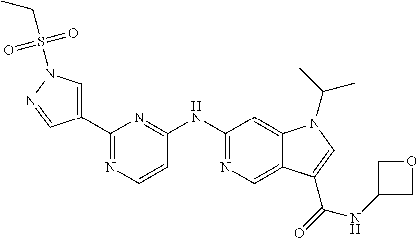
C1(C2=CN(S(CC)(=O)=O)N=C2)=NC=CC(NC2=NC=C3C(=C2)N(C(C)C)C=C3C(=O)NC2COC2)=N1
